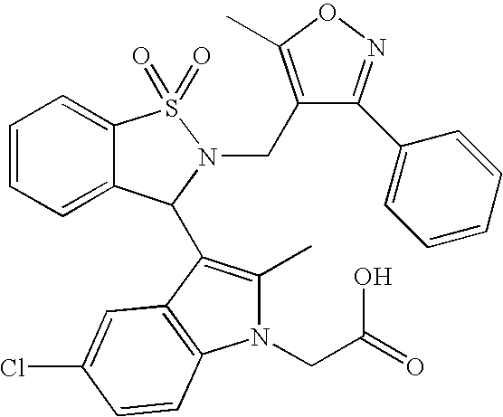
C1=CC=C2C(=C1)S(=O)(=O)N(CC1=C(C)ON=C1C1=CC=CC=C1)C2C1=C(C)N(CC(=O)O)C2=C1C=C(Cl)C=C2
